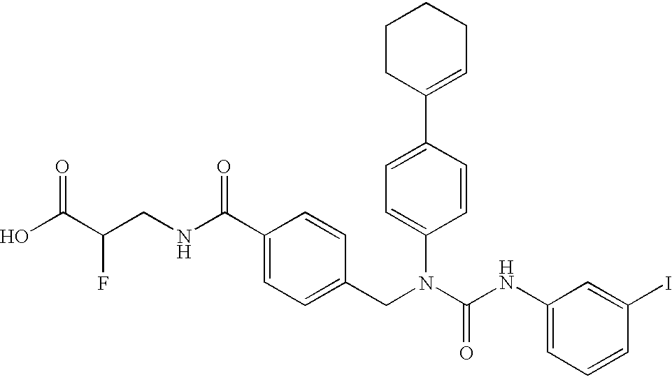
OC(C(CNC(C1=CC=C(CN(C(NC2=CC=CC(I)=C2)=O)C2=CC=C(C3=CCCCC3)C=C2)C=C1)=O)F)=O
